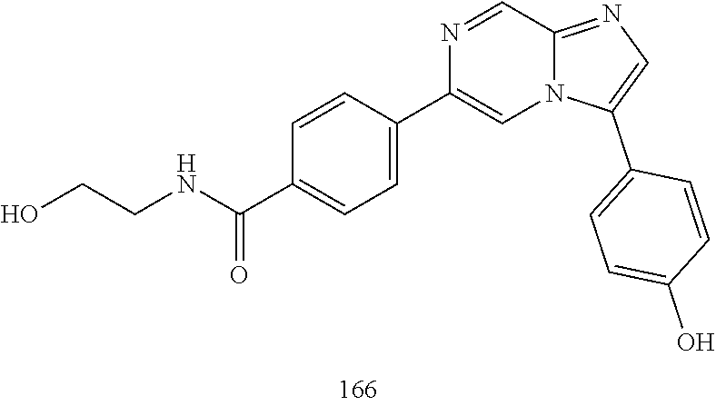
N1=CC2=NC=C(C3=CC=C(O)C=C3)N2C=C1C1=CC=C(C(=O)NCCO)C=C1
